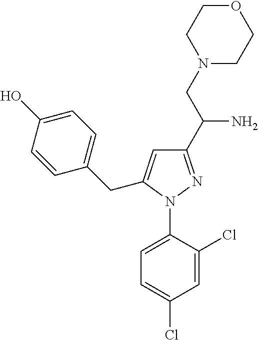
C1=C(N2N=C(C(CN3CCOCC3)N)C=C2CC2=CC=C(O)C=C2)C(Cl)=CC(Cl)=C1
